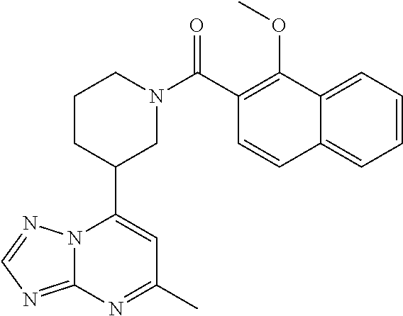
N12C(=NC=N1)N=C(C)C=C2C1CN(C(=O)C2=C(OC)C3=CC=CC=C3C=C2)CCC1
